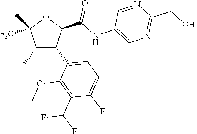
C1(C)C(C2=CC=C(F)C(C(F)F)=C2OC)C(C(NC2=CN=C(C[OH])N=C2)=O)OC1([F3C])C
